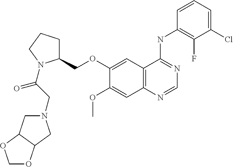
C12=C(N=CN=C1NC1=C(F)C(Cl)=CC=C1)C=C(OC)C(OCC1CCCN1C(CN1CC3C(C1)OCO3)=O)=C2
